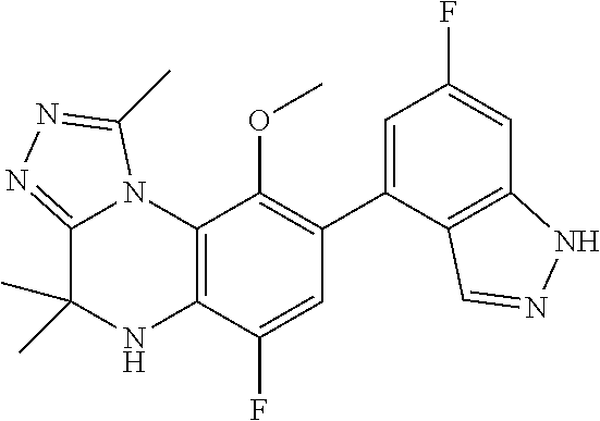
C1(C2=CC(F)=CC3=C2C=NN3)=C(OC)C2=C(C(F)=C1)NC(C)(C)C1=NN=C(C)N21
